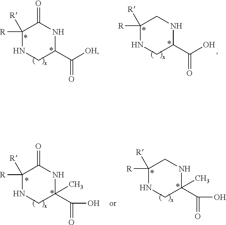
C1([R])([R])NCC(C([OH])=O)NC1=O.C1([R])([R])NCC(C(O)=O)NC1.C1([R])([R])NCC(C(=O)O)(C)NC1=O.C1([R])([R])NCC(C(=O)O)(C)NC1
